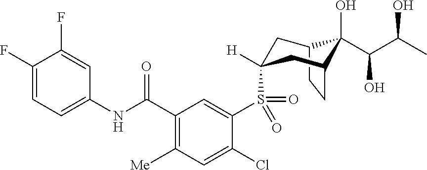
C1(F)=CC=C(NC(C2=C([Me])C=C(Cl)C(S(=O)(=O)C3([H])CC4C(O)(C(C(C)O)O)C(CC4)C3)=C2)=O)C=C1F
